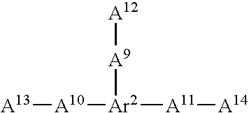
[A12][A9][Ar2]([A11][A14])[A10][A13]
